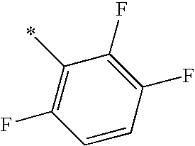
C1=CC(F)=C(F)C(*)=C1F
